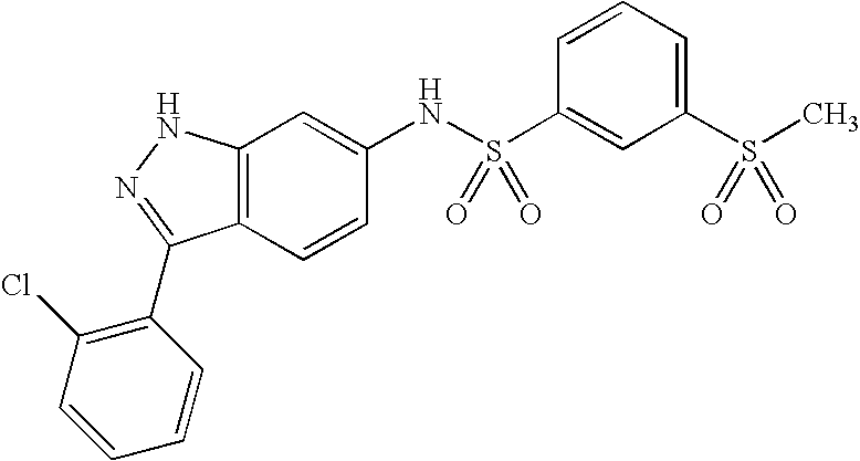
C12=C(C=CC(NS(C3=CC(S(C)(=O)=O)=CC=C3)(=O)=O)=C1)C(C1=C(Cl)C=CC=C1)=NN2
